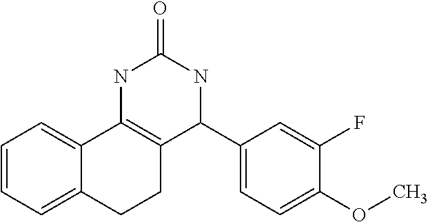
C1=CC=C2C(=C1)C1=C(CC2)C(C2=CC=C(OC)C(F)=C2)NC(=O)N1
